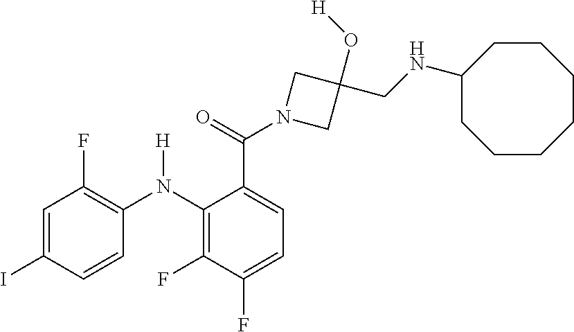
C1=C(I)C=CC(N(C2=C(F)C(F)=CC=C2C(=O)N2CC(O[H])(CNC3CCCCCCC3)C2)[H])=C1F
